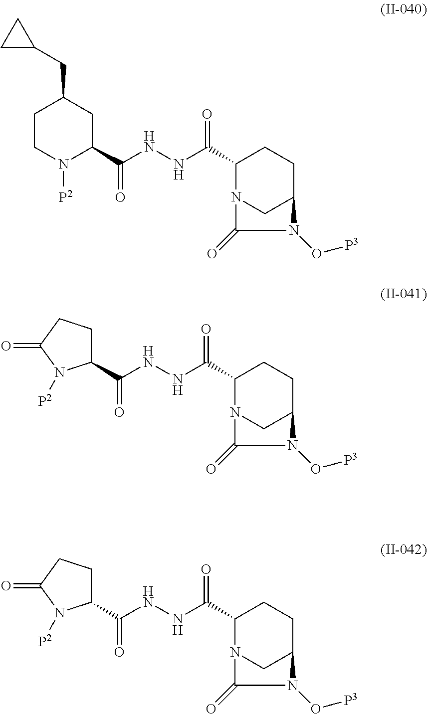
C1(C(NNC(C2CC(CC3CC3)CCN2[P2])=O)=O)N2CC(CC1)N(O[P3])C2=O.C1(C(NNC(C2CCC(=O)N2[P2])=O)=O)N2CC(CC1)N(O[P3])C2=O.C1(C(NNC(C2CCC(=O)N2[P2])=O)=O)N2CC(CC1)N(O[P3])C2=O
